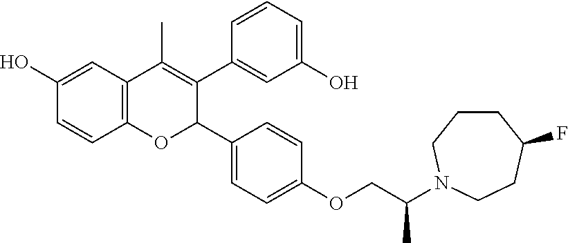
C12=C(C=C(O)C=C1)C(C)=C(C1=CC(O)=CC=C1)C(C1=CC=C(OCC(C)N3CCCC(F)CC3)C=C1)O2
